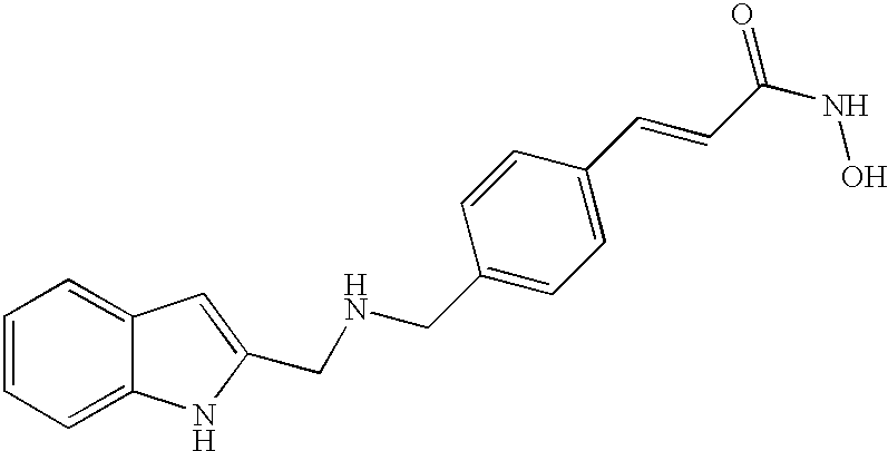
C(C1=CC=C(C=CC(NO)=O)C=C1)NCC1=CC2=CC=CC=C2N1
